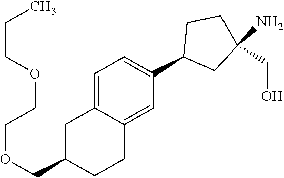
C1=C2C(=CC(C3CC(N)(CO)CC3)=C1)CCC(COCCOCCC)C2
